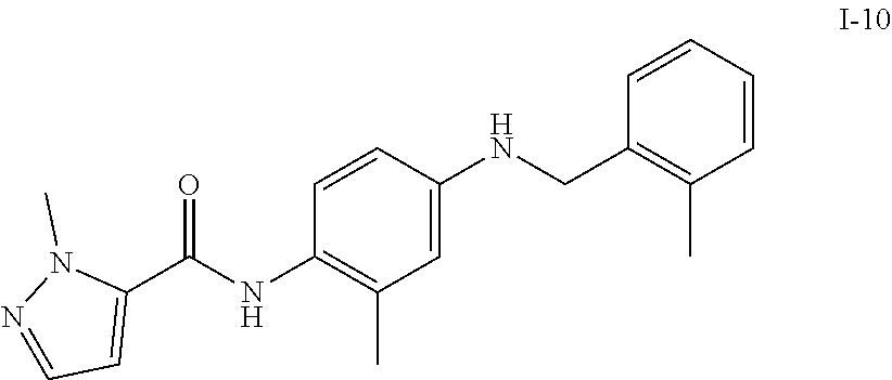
C1=CC(NC(C2=CC=NN2C)=O)=C(C)C=C1NCC1=C(C)C=CC=C1
